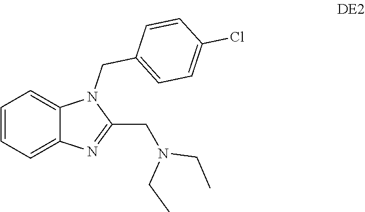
C1=CC=C2C(=C1)N(CC1=CC=C(Cl)C=C1)C(CN(CC)CC)=N2
